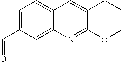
C1=C(C=O)C=C2C(=C1)C=C(CC)C(OC)=N2
